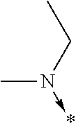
CCN(->*)C
